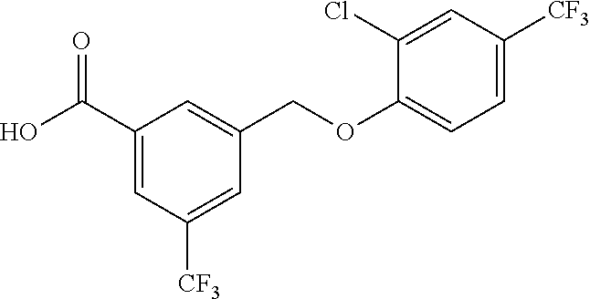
C1(C(O)=O)=CC([CF3])=CC(COC2=CC=C([CF3])C=C2Cl)=C1
